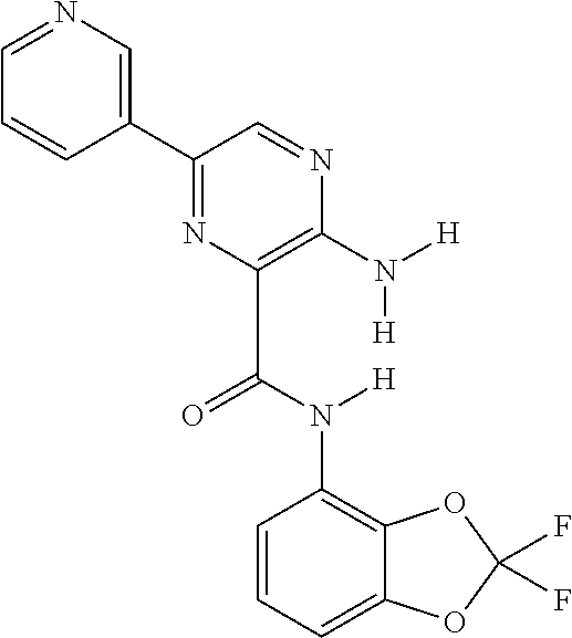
C12=C(N(C(C3=C(N([H])[H])N=CC(C4=CN=CC=C4)=N3)=O)[H])C=CC=C1OC(F)(F)O2
